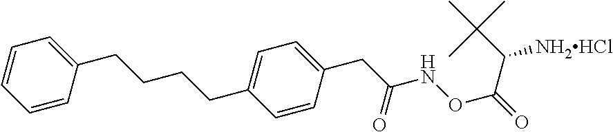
C1=CC(CC(NOC(=O)C([NH2HCl])C(C)(C)C)=O)=CC=C1CCCCC1=CC=CC=C1
